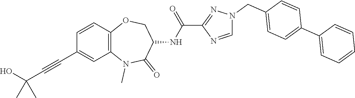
C12=C(C=CC(C#CC(O)(C)C)=C1)OCC(NC(C1=NN(CC3=CC=C(C4=CC=CC=C4)C=C3)C=N1)=O)C(=O)N2C
